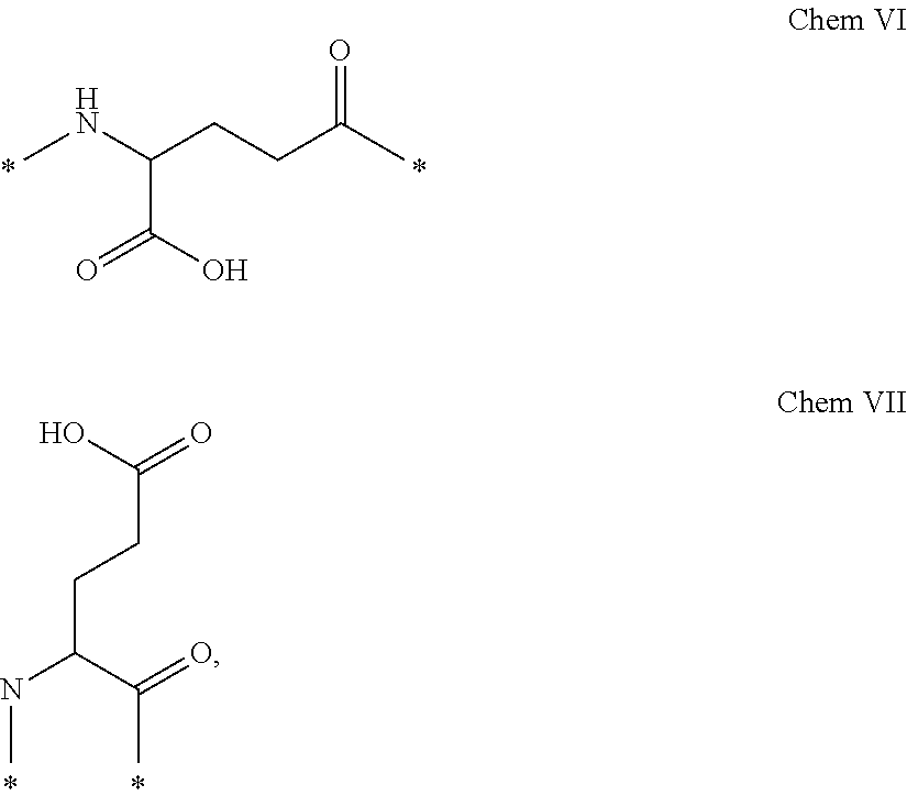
CNC(CCC(C)=O)C(O)=O.C(C(O)=O)CC(NC)C(=O)C
